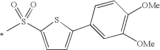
C1=C(S(=O)(=O)C)SC(C2=CC([OMe])=C([OMe])C=C2)=C1
